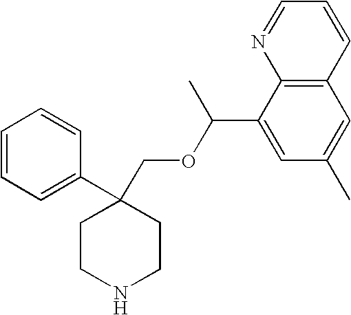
C1=CC=C(C2(COC(C3=CC(C)=CC4=C3N=CC=C4)C)CCNCC2)C=C1
